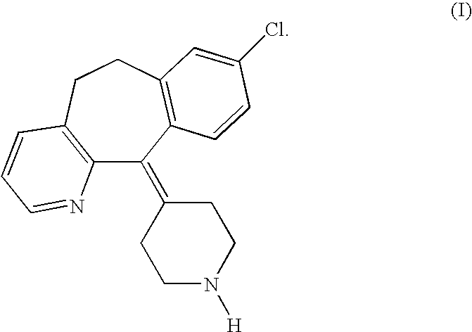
C12=C(CCC3=C(C1=C1CCN([H])CC1)C=CC(Cl)=C3)C=CC=N2
